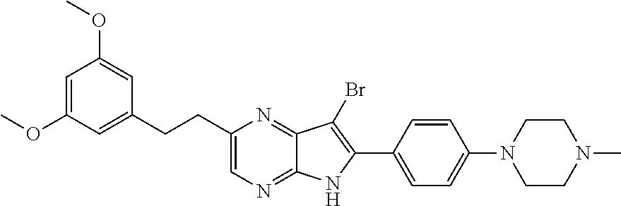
C1(C2=CC=C(N3CCN(C)CC3)C=C2)=C(Br)C2=NC(CCC3=CC(OC)=CC(OC)=C3)=CN=C2N1
